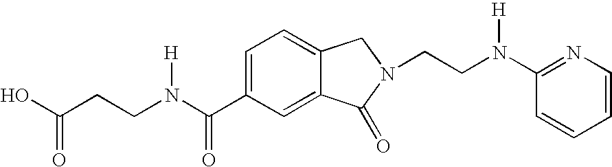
OC(CCN(C(C1=CC=C2C(=C1)C(=O)N(CCN(C1=NC=CC=C1)[H])C2)=O)[H])=O
